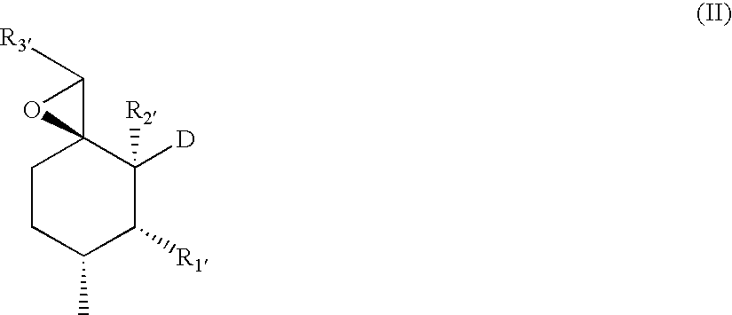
C1CC(C)C([R1])C([R2])([D])C12OC2[R3]
